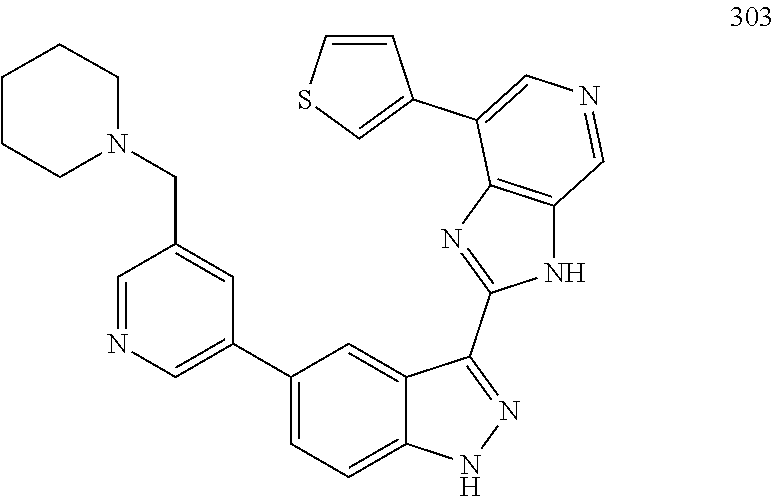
C1(CN2CCCCC2)=CC(C2=CC=C3C(=C2)C(C2=NC4=C(N2)C=NC=C4C2=CSC=C2)=NN3)=CN=C1
